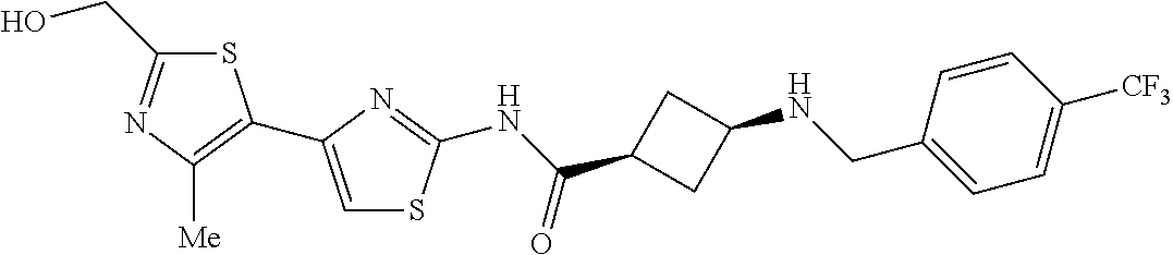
S1C(CO)=NC([Me])=C1C1=CSC(NC(=O)C2CC(NCC3=CC=C([CF3])C=C3)C2)=N1
